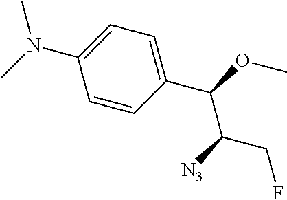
N(C1=CC=C(C(OC)C([N3])CF)C=C1)(C)C
